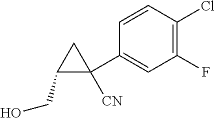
C1(F)=C(Cl)C=CC(C2([CN])CC2CO)=C1
